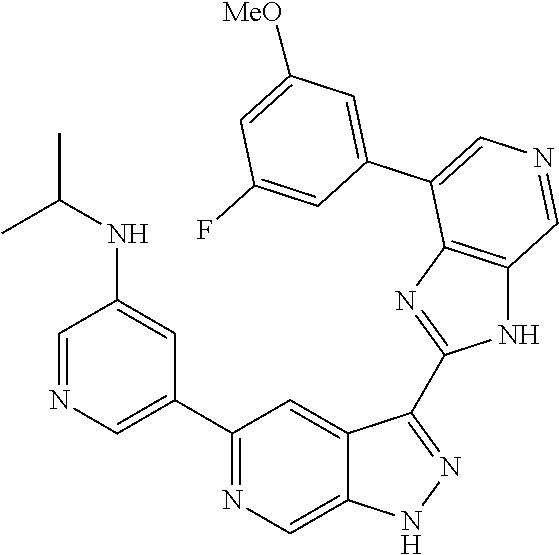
C1(C2=CN=CC(NC(C)C)=C2)=NC=C2C(=C1)C(C1=NC3=C(N1)C=NC=C3C1=CC([MeO])=CC(F)=C1)=NN2
